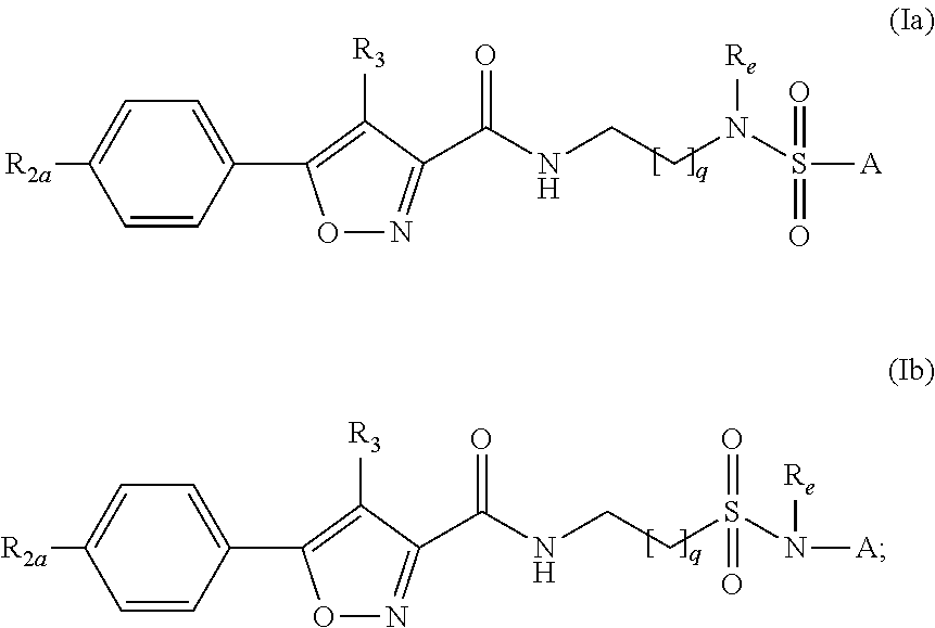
O1N=C(C(NCCN(S([A])(=O)=O)[Re])=O)C([R3])=C1C1=CC=C([R2a])C=C1.O1N=C(C(NCCS(N([A])[Re])(=O)=O)=O)C([R3])=C1C1=CC=C([R2a])C=C1
